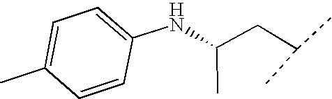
N(C(CC(C)C)C)C1=CC=C(C)C=C1
